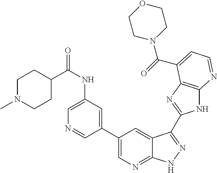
C1(C2=CN=C3C(=C2)C(C2=NC4=C(N2)N=CC=C4C(=O)N2CCOCC2)=NN3)=CC(NC(=O)C2CCN(C)CC2)=CN=C1
